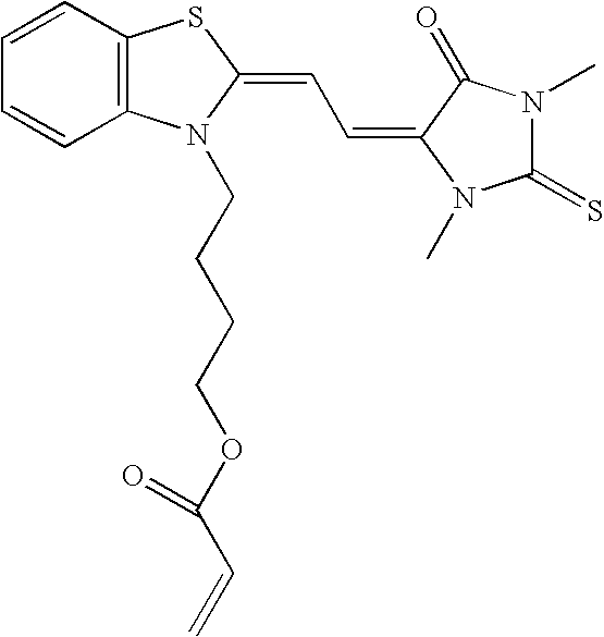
C1=CC2=C(C=C1)N(CCCCOC(C=C)=O)C(=CC=C1C(=O)N(C)C(=S)N1C)S2
